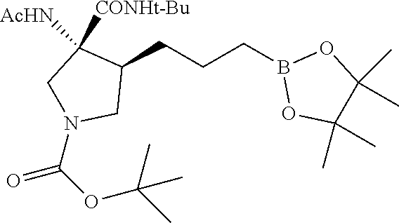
C1(CCCB2OC(C)(C)C(C)(C)O2)C([CONHt-Bu])([AcHN])CN(C(=O)OC(C)(C)C)C1
